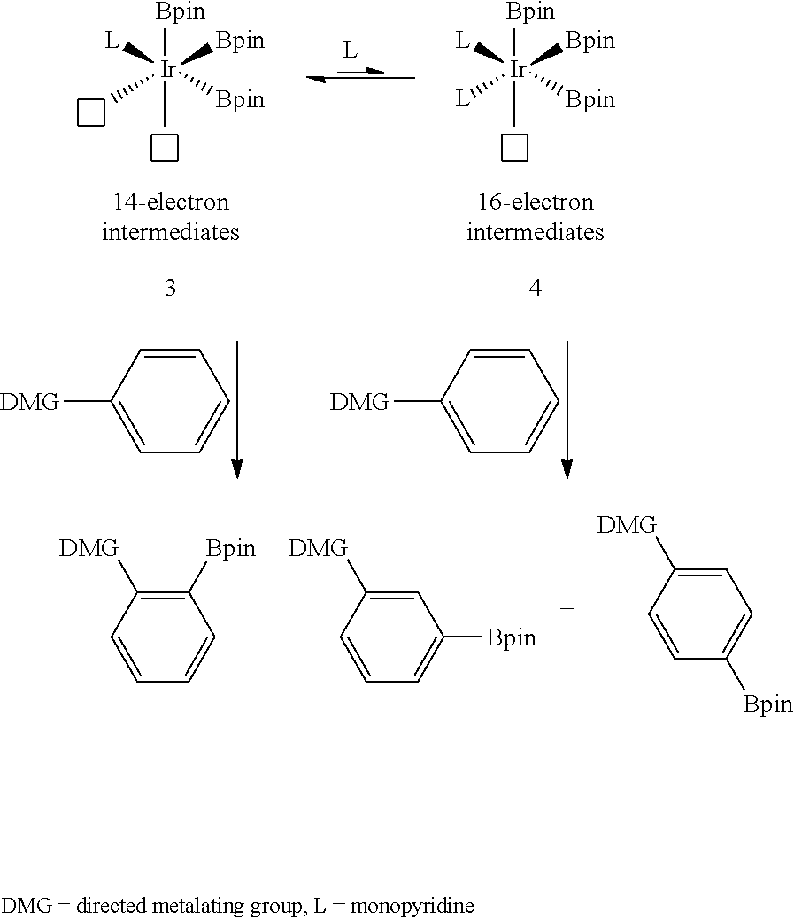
[Bpin][Ir](C)([Bpin])([Bpin])([L])C.[Bpin][Ir](C)([Bpin])([Bpin])([L])[L].C1=CC([DMG])=CC=C1.C1=CC([DMG])=CC=C1.C1([Bpin])=C([DMG])C=CC=C1.C1=C([DMG])C=CC=C1[Bpin].C1=C([DMG])C=CC([Bpin])=C1
